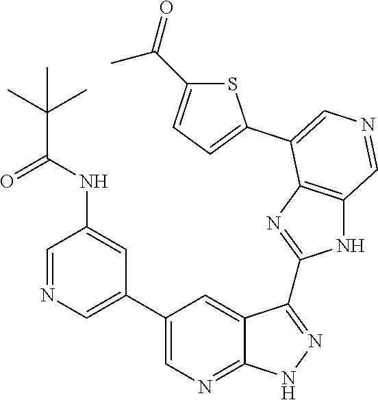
C1=NC=C(C2=CN=C3C(=C2)C(C2=NC4=C(N2)C=NC=C4C2=CC=C(C(=O)C)S2)=NN3)C=C1NC(C(C)(C)C)=O
